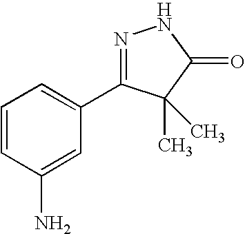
N1=C(C2=CC=CC(N)=C2)C(C)(C)C(=O)N1
